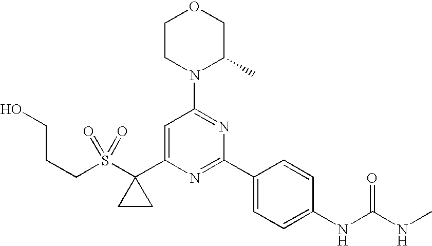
C1(C2=CC(N3C(C)COCC3)=NC(C3=CC=C(NC(=O)NC)C=C3)=N2)(S(CCCO)(=O)=O)CC1
